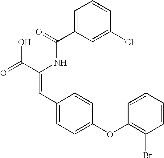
C(=O)(NC(C(=O)O)=CC1=CC=C(OC2=C(Br)C=CC=C2)C=C1)C1=CC=CC(Cl)=C1
